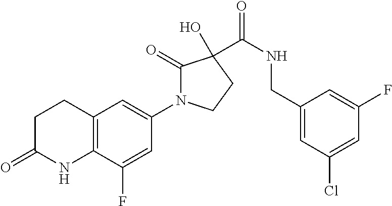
C12=C(C(F)=CC(N3C(=O)C(O)(C(=O)NCC4=CC(Cl)=CC(F)=C4)CC3)=C1)NC(=O)CC2
